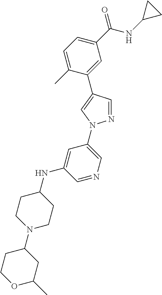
C1=C(C)C(C2=CN(C3=CN=CC(NC4CCN(C5CCOC(C)C5)CC4)=C3)N=C2)=CC(C(NC2CC2)=O)=C1
